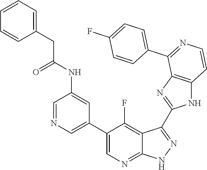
C1=NC=C(C2=CN=C3C(=C2F)C(C2=NC4=C(N2)C=CN=C4C2=CC=C(F)C=C2)=NN3)C=C1NC(CC1=CC=CC=C1)=O
